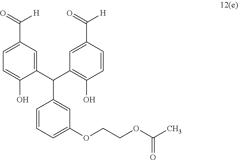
C1=CC=C(OCCOC(C)=O)C=C1C(C1=CC(C([H])=O)=CC=C1O)C1=C(O)C=CC(C([H])=O)=C1
